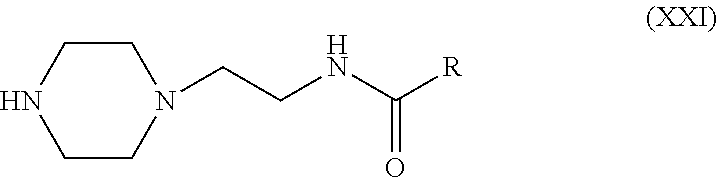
N1(CCNC([R])=O)CCNCC1
